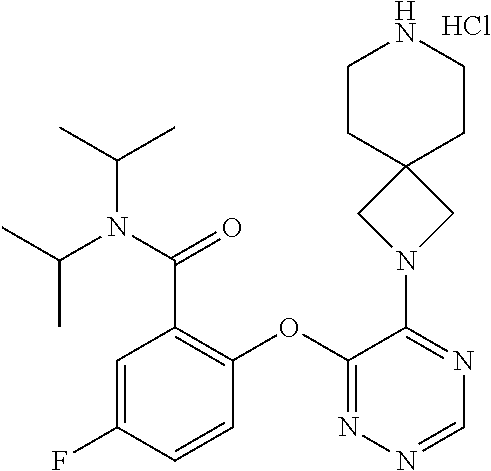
C1CC2(CCN1)CN(C1=NC=NN=C1OC1=C(C(N(C(C)C)C(C)C)=O)C=C(F)C=C1)C2.Cl
